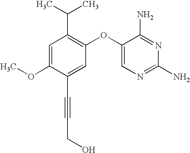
C1=C(OC)C(C#CCO)=CC(OC2=CN=C(N)N=C2N)=C1C(C)C
